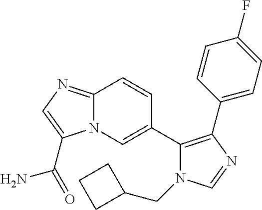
C12=NC=C(C(=O)N)N1C=C(C1=C(C3=CC=C(F)C=C3)N=CN1CC1CCC1)C=C2
